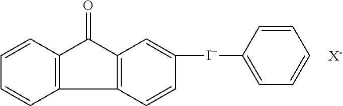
C1=CC2=C(C=C1)C1=C(C2=O)C=C([I+]C2=CC=CC=C2)C=C1.[X-]
